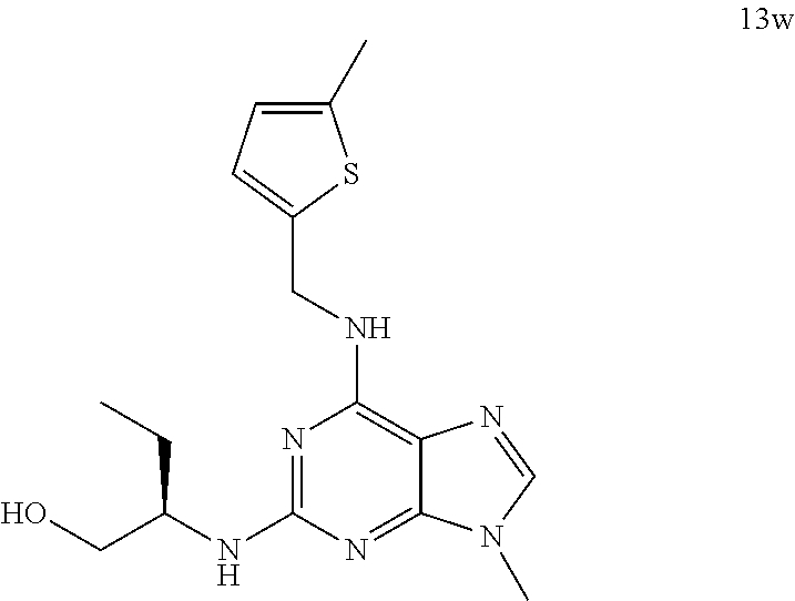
C1(C)=CC=C(CNC2=C3C(=NC(NC(CO)CC)=N2)N(C)C=N3)S1
